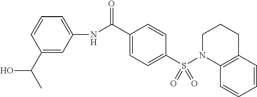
N(C(C1=CC=C(S(N2C3=C(CCC2)C=CC=C3)(=O)=O)C=C1)=O)C1=CC=CC(C(O)C)=C1
